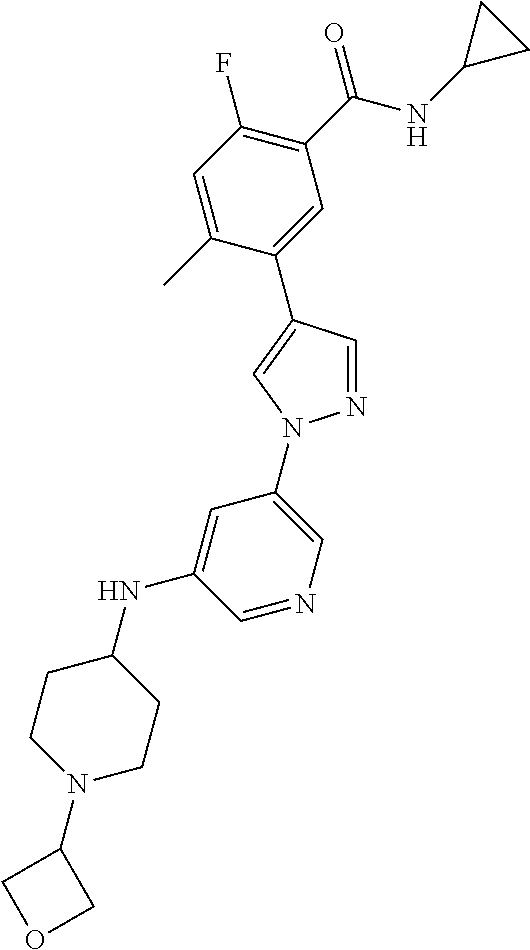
C1(C(NC2CC2)=O)=C(F)C=C(C)C(C2=CN(C3=CN=CC(NC4CCN(C5COC5)CC4)=C3)N=C2)=C1
